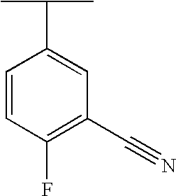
C1=CC(F)=C(C#N)C=C1C(C)C
